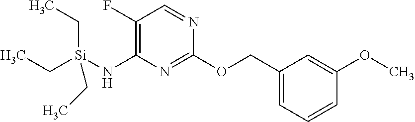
C1=CC=C(COC2=NC(N[Si](CC)(CC)CC)=C(F)C=N2)C=C1OC
